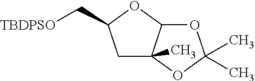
C1C2(C)C(OC1C[TBDPSO])OC(C)(C)O2
